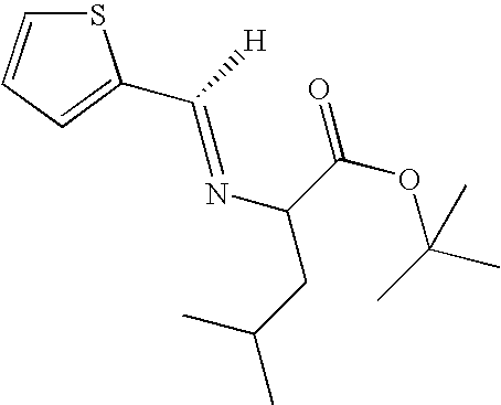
S1C=CC=C1C([H])=NC(C(OC(C)(C)C)=O)CC(C)C
